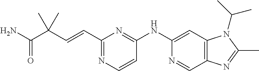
C1(NC2=CC3=C(C=N2)N=C(C)N3C(C)C)=NC(C=CC(C)(C(=O)N)C)=NC=C1
